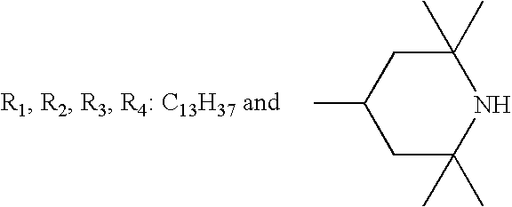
C1C(C)CC(C)(C)NC1(C)C
